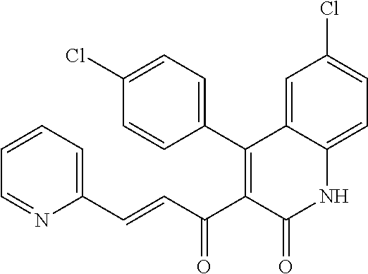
C1(C2=C(C(C=CC3=CC=CC=N3)=O)C(=O)NC3=CC=C(Cl)C=C23)=CC=C(Cl)C=C1
